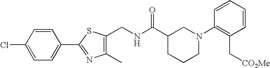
C1=C(Cl)C=CC(C2=NC(C)=C(CNC(C3CCCN(C4=C(C[CO2Me])C=CC=C4)C3)=O)S2)=C1
